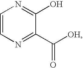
C1=CN=C(C([OH])=O)C(O)=N1
